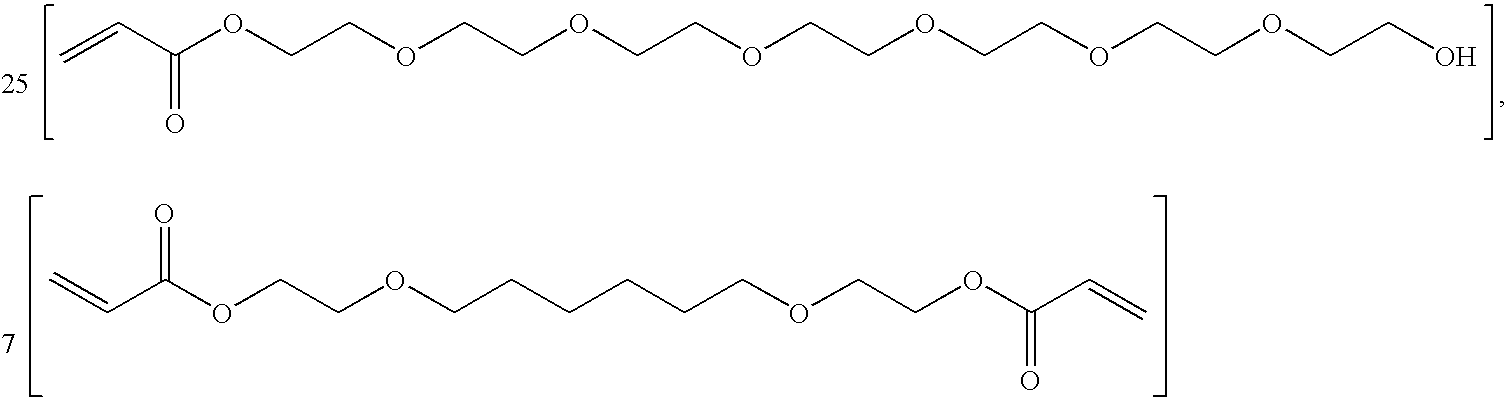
C=CC(OCCOCCOCCOCCOCCOCCOCCO)=O.C=CC(OCCOCCCCCCOCCOC(C=C)=O)=O
